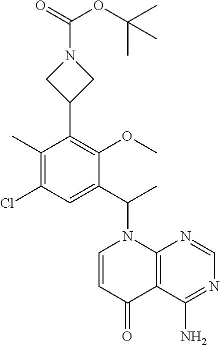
C1(C2=C(OC)C(C(C)N3C=CC(=O)C4=C3N=CN=C4N)=CC(Cl)=C2C)CN(C(OC(C)(C)C)=O)C1
